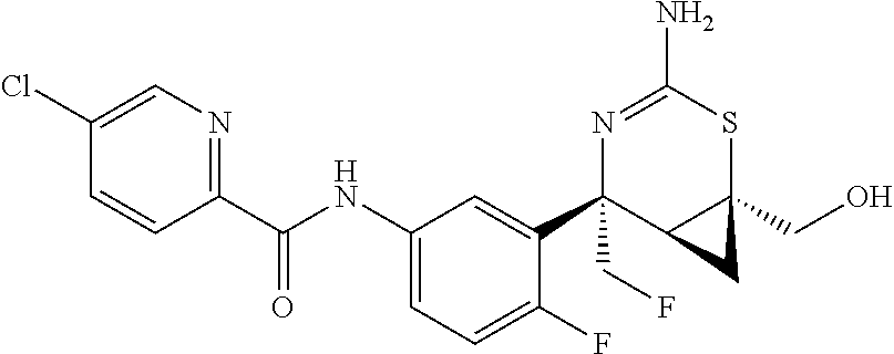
N1=C(N)SC2(CO)C(C1(C1=CC(NC(C3=NC=C(Cl)C=C3)=O)=CC=C1F)CF)C2
